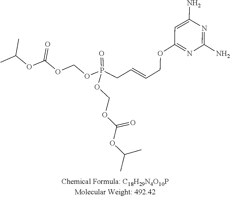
NC1=NC(N)=CC(OCC=CCP(OCOC(OC(C)C)=O)(OCOC(OC(C)C)=O)=O)=N1
